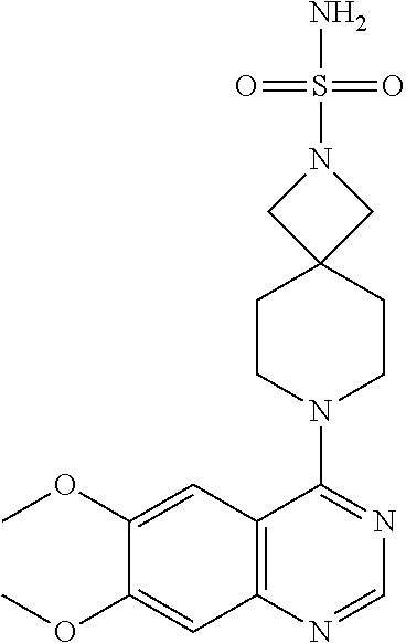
COC1=CC2=C(C=C1OC)N=CN=C2N1CCC2(CC1)CN(S(=O)(=O)N)C2
